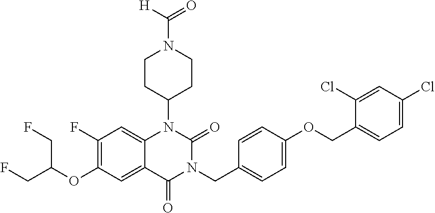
C12=CC(F)=C(OC(CF)CF)C=C1C(=O)N(CC1=CC=C(OCC3=CC=C(Cl)C=C3Cl)C=C1)C(=O)N2C1CCN(C([H])=O)CC1
